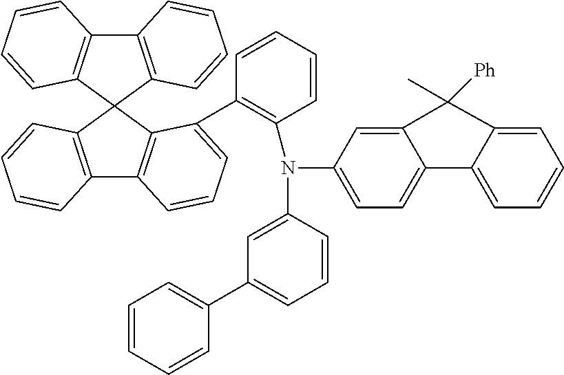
C12=C(C3(C4=C1C=CC=C4)C1=C(C4=C3C(C3=C(N(C5=CC=C6C(=C5)C([Ph])(C)C5=CC=CC=C65)C5=CC(C6=CC=CC=C6)=CC=C5)C=CC=C3)=CC=C4)C=CC=C1)C=CC=C2
